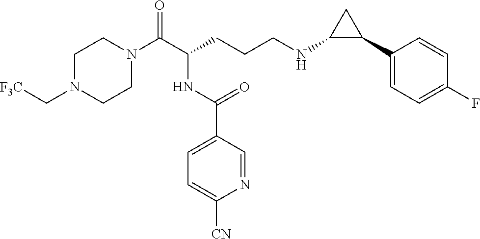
C1N(C[F3C])CCN(C(C(CCCNC2C(C3=CC=C(F)C=C3)C2)NC(C2=CC=C([CN])N=C2)=O)=O)C1
